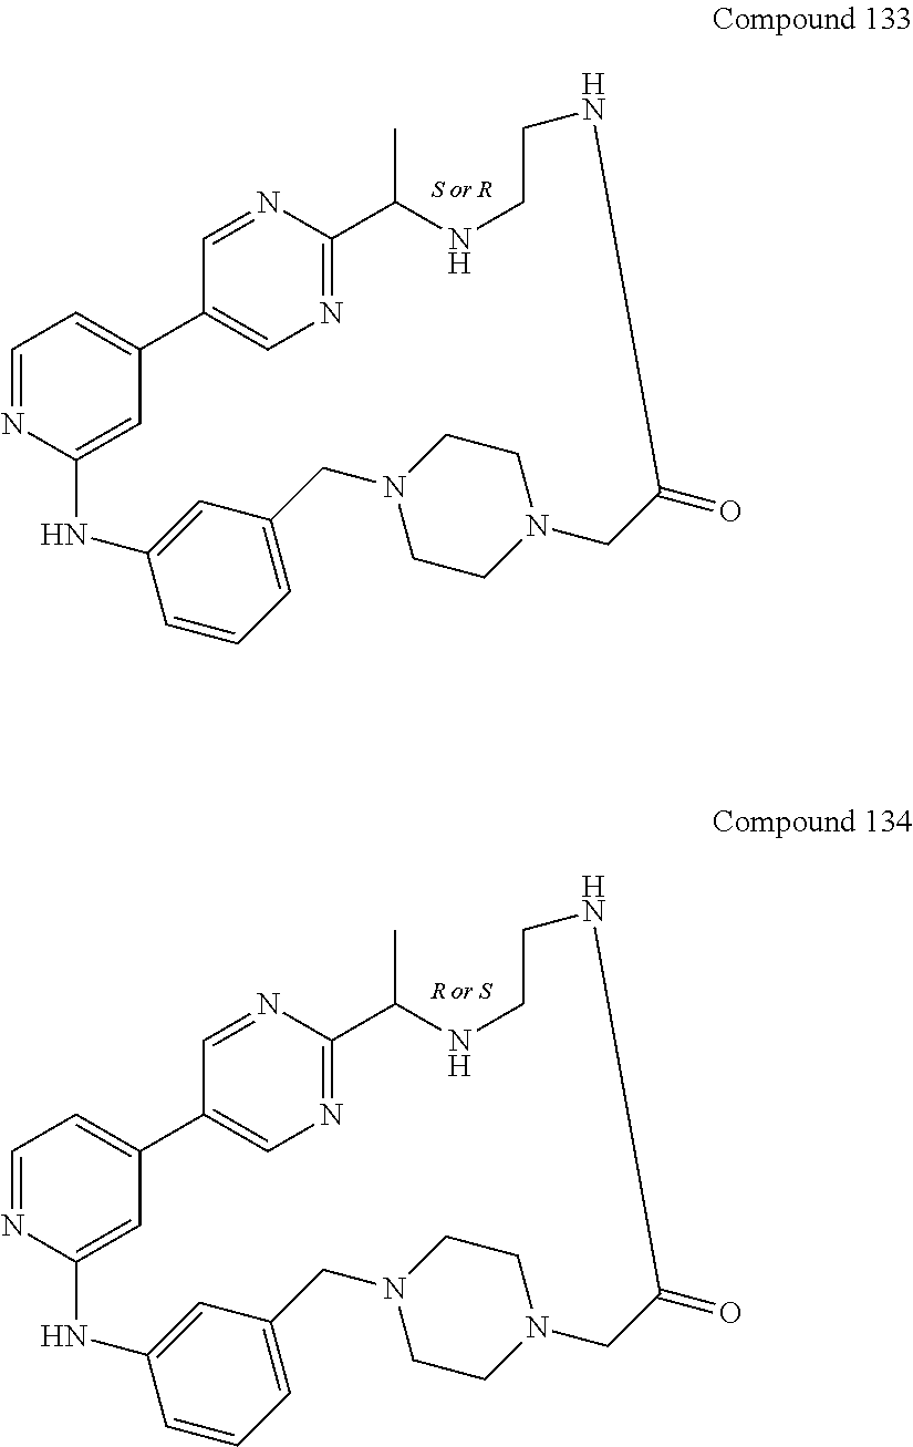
C1=NC2=CC(=C1)C1=CN=C(N=C1)C(C)NCCNC(=O)CN1CCN(CC3=CC=CC(=C3)N2)CC1.C1=NC2=CC(=C1)C1=CN=C(N=C1)C(C)NCCNC(=O)CN1CCN(CC3=CC=CC(=C3)N2)CC1
